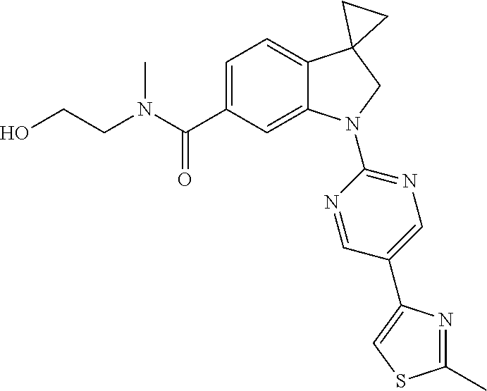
C(CN(C)C(C1=CC=C2C(=C1)N(C1=NC=C(C3=CSC(C)=N3)C=N1)CC21CC1)=O)O
